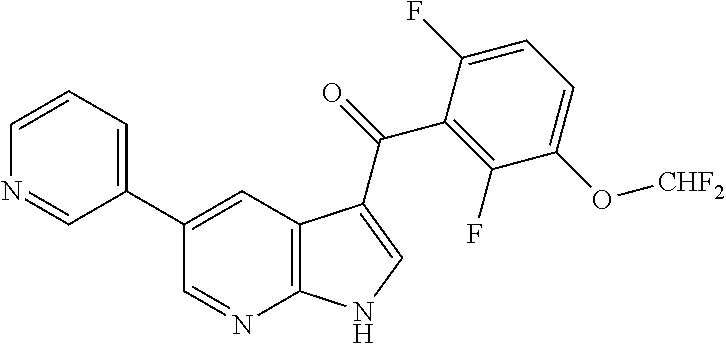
C1(C2=CC=CN=C2)=CC2=C(N=C1)NC=C2C(=O)C1=C(F)C(O[CHF2])=CC=C1F
